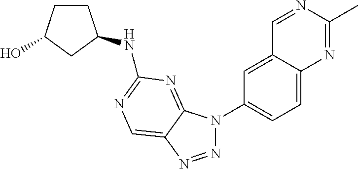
N1=NC2=CN=C(NC3CCC(O)C3)N=C2N1C1=CC=C2C(=C1)C=NC(C)=N2
